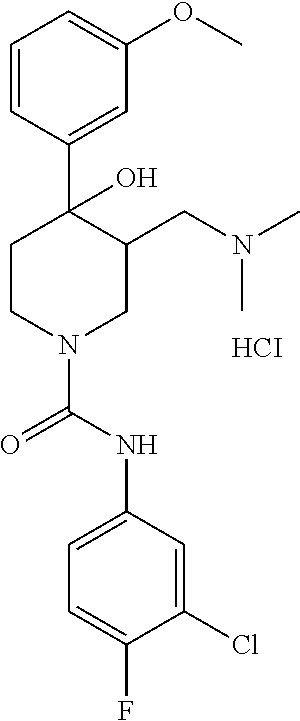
C1=CC(C2(O)CCN(C(NC3=CC=C(F)C(Cl)=C3)=O)CC2CN(C)C)=CC(OC)=C1.[HCI]
